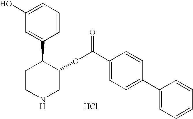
C1=C(C2CCNCC2OC(C2=CC=C(C3=CC=CC=C3)C=C2)=O)C=CC=C1O.Cl
